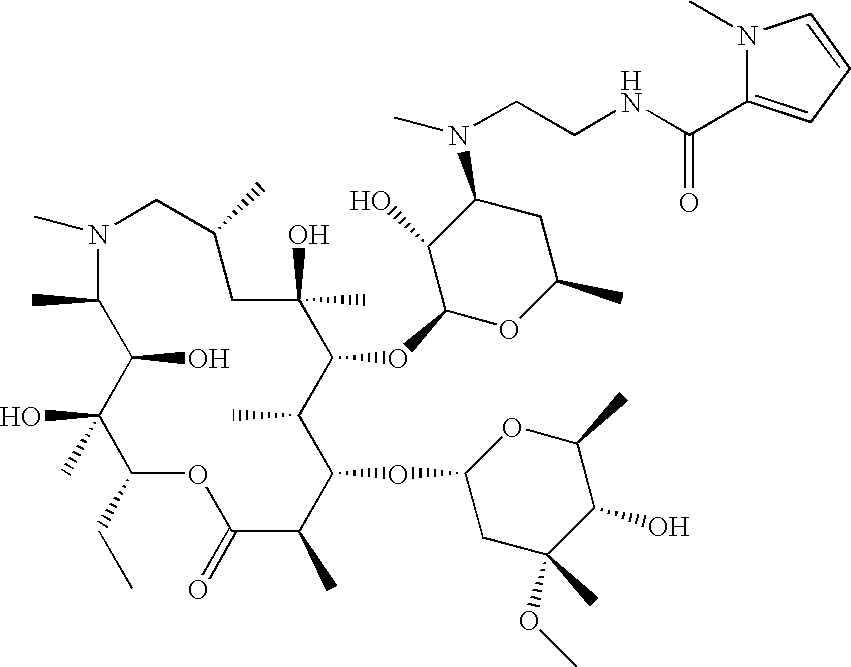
CN1CC(C)CC(O)(C)C(OC2OC(C)CC(N(C)CCNC(=O)C3=CC=CN3C)C2O)C(C)C(OC2CC(OC)(C)C(O)C(C)O2)C(C)C(=O)OC(CC)C(O)(C)C(O)C1C
